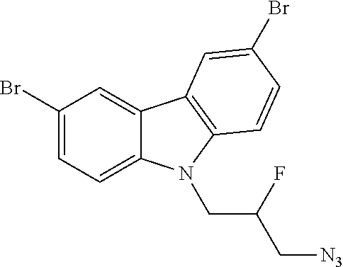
C1(Br)=CC=C2C(=C1)C1=C(N2CC(C[N3])F)C=CC(Br)=C1
